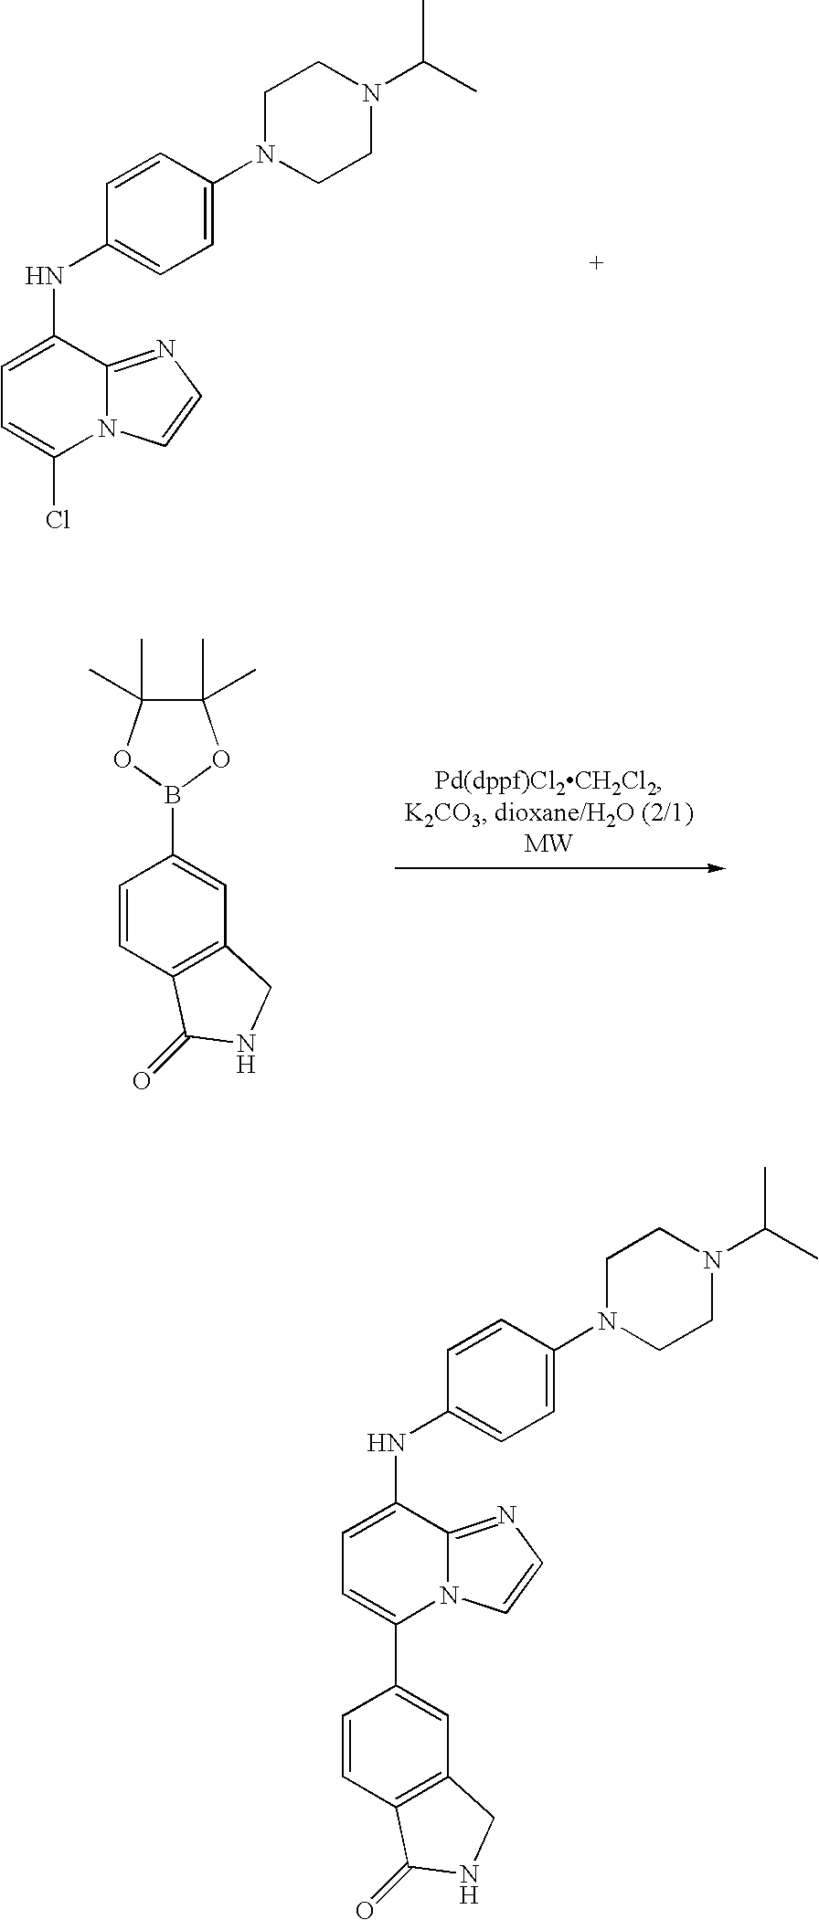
C1=CC(N2CCN(C(C)C)CC2)=CC=C1NC1=CC=C(Cl)N2C1=NC=C2.C1(C)(C)C(C)(C)OB(C2=CC3=C(C=C2)C(=O)NC3)O1.C1=CC(N2CCN(C(C)C)CC2)=CC=C1NC1=CC=C(C2=CC3=C(C=C2)C(=O)NC3)N2C1=NC=C2
